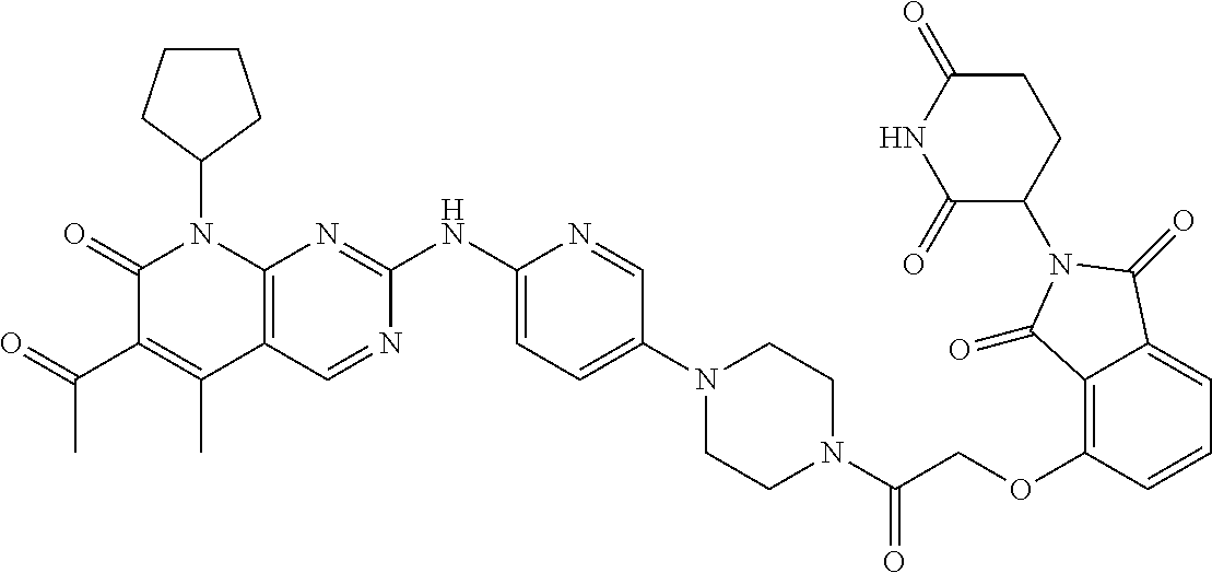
C1(=O)C(C(C)=O)=C(C)C2=C(N1C1CCCC1)N=C(NC1=CC=C(N3CCN(C(COC4=C5C(=CC=C4)C(=O)N(C4CCC(=O)NC4=O)C5=O)=O)CC3)C=N1)N=C2
